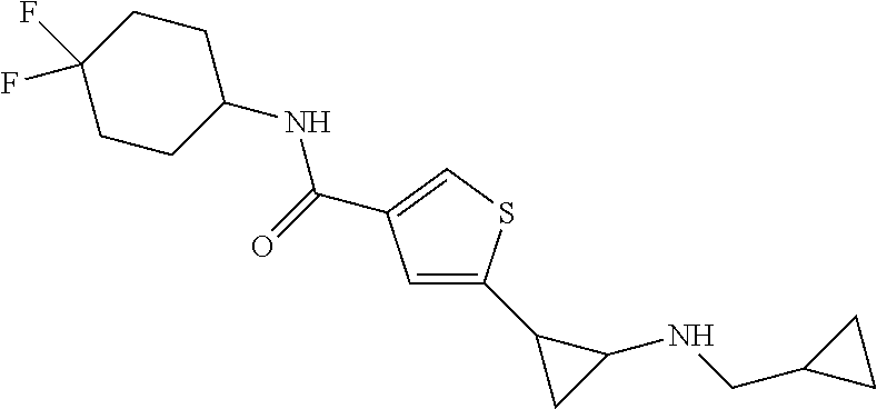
C1=C(C2CC2NCC2CC2)SC=C1C(=O)NC1CCC(F)(F)CC1
